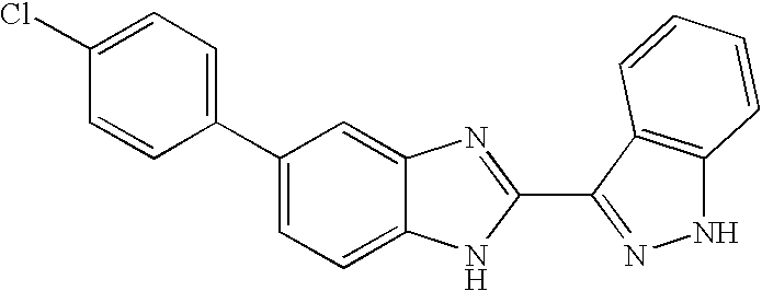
C1(C2=CC=C3C(=C2)N=C(C2=NNC4=C2C=CC=C4)N3)=CC=C(Cl)C=C1
